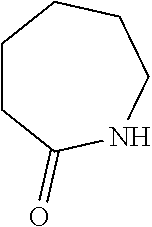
C1CC(=O)NCCC1
